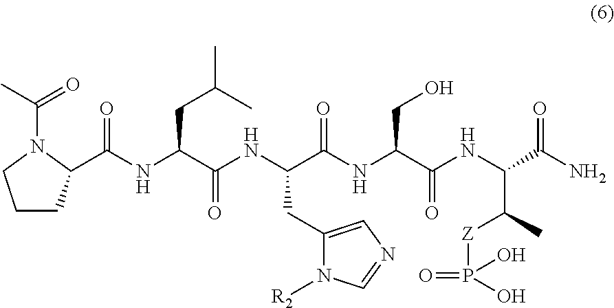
C1CC(C(NC(C(NC(C(NC(C(NC(C(N)=O)C(C)[Z]P(=O)(O)O)=O)CO)=O)CC2=CN=CN2[R2])=O)CC(C)C)=O)N(C(C)=O)C1
